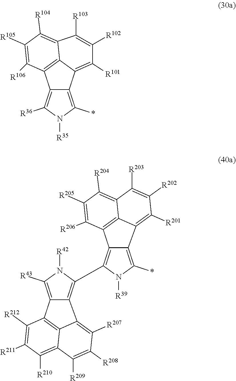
C12=C([R36])N([R35])C(*)=C1C1=C([R101])C([R102])=C([R103])C3=C([R104])C([R105])=C([R106])C2=C13.C12=C(C3=C4C(=C([R43])N3[R42])C3=C5C(=C([R210])C([R211])=C3[R212])C([R209])=C([R208])C([R207])=C45)N([R39])C(*)=C1C1=C([R201])C([R202])=C([R203])C3=C([R204])C([R205])=C([R206])C2=C31
